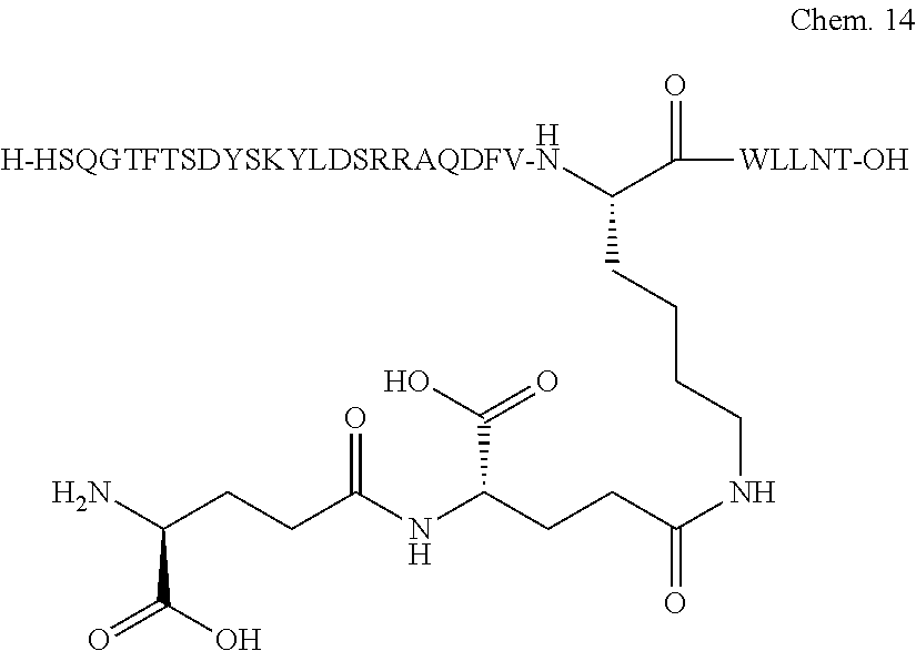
NC(C([WLLNT-OH])=O)CCCCNC(CCC(NC(CCC(N)C(O)=O)=O)C(O)=O)=O.[H-HSQGTFTSDYSKYLDSRRAQDFV-N]
